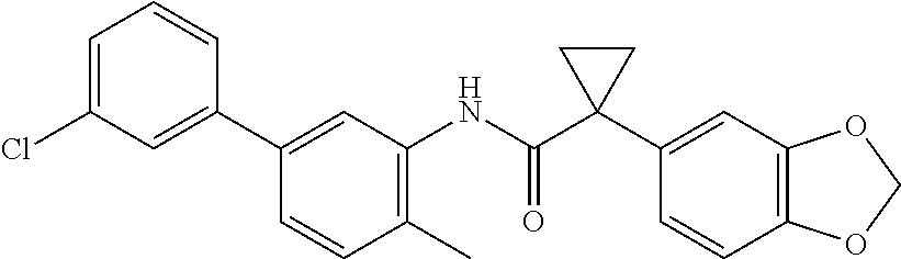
C1(C)=C(NC(C2(C3=CC4=C(C=C3)OCO4)CC2)=O)C=C(C2=CC(Cl)=CC=C2)C=C1
